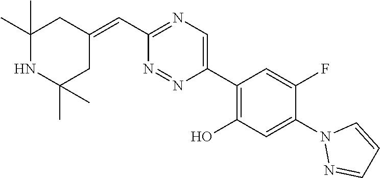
C(C1=NC=C(C2=C(O)C=C(N3N=CC=C3)C(F)=C2)N=N1)=C1CC(C)(C)NC(C)(C)C1
